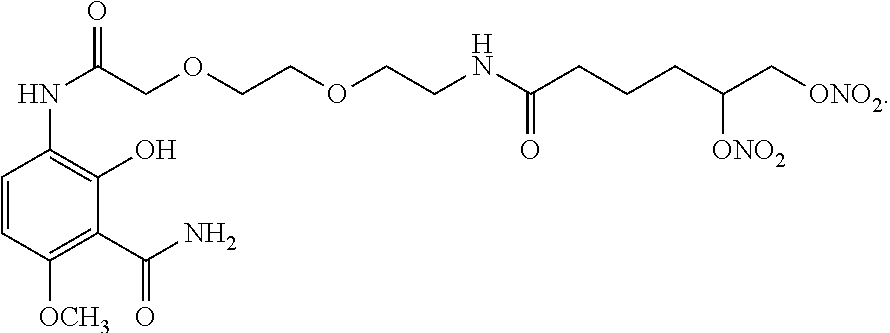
C1=CC([OCH3])=C(C(=O)N)C(O)=C1NC(COCCOCCNC(=O)CCCC([ONO2])C[ONO2])=O
